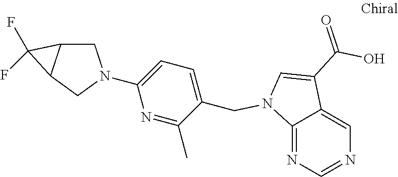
C12=NC=NC=C1C(C(=O)O)=CN2CC1=CC=C(N2CC3C(C2)C3(F)F)N=C1C
